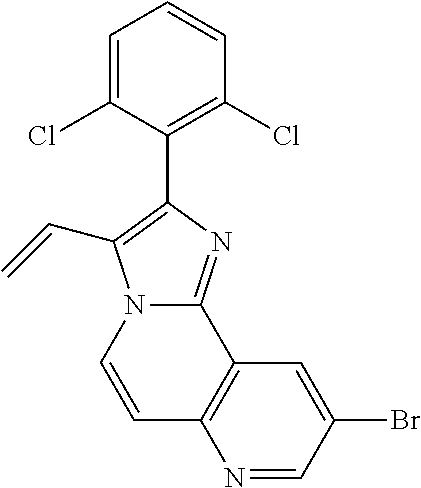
N1=CC(Br)=CC2=C1C=CN1C2=NC(C2=C(Cl)C=CC=C2Cl)=C1C=C
